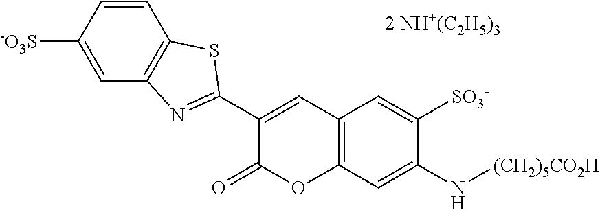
[2 NH+(C2H5)3].C12=C(C=C(N[(CH2)5CO2H])C([SO3-])=C1)OC(=O)C(C1=NC3=C(S1)C=CC([-O3S])=C3)=C2
